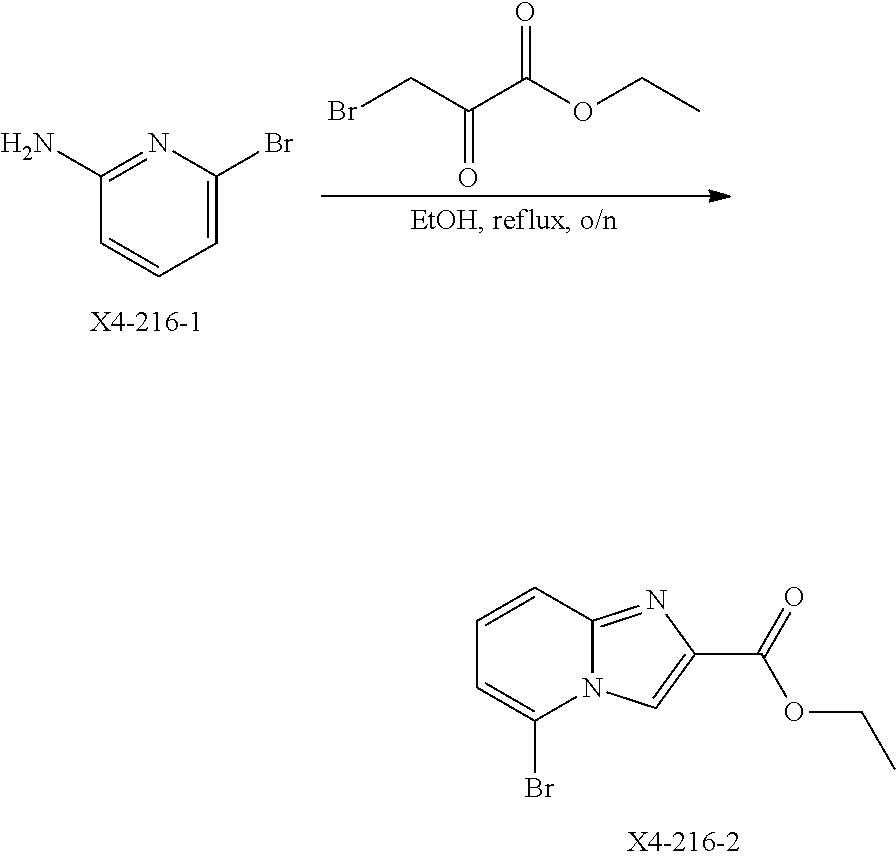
BrCC(C(OCC)=O)=O.C1(N)=NC(Br)=CC=C1.C1=CC2=NC(C(=O)OCC)=CN2C(Br)=C1
